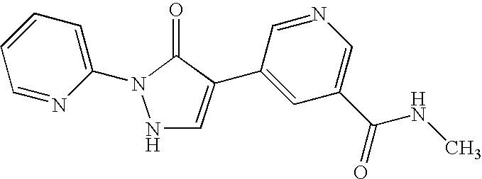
N1C=C(C2=CC(C(NC)=O)=CN=C2)C(=O)N1C1=CC=CC=N1
